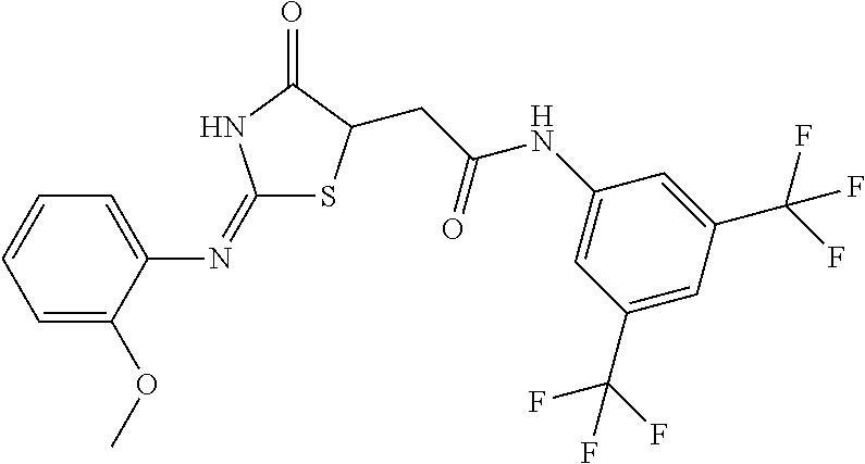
C1=C(OC)C(N=C2SC(CC(NC3=CC(C(F)(F)F)=CC(C(F)(F)F)=C3)=O)C(=O)N2)=CC=C1
